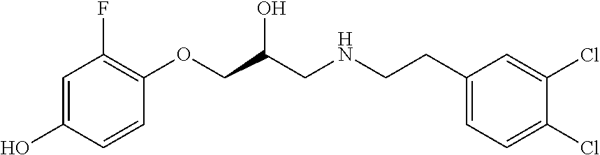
C1=CC(OCC(CNCCC2=CC=C(Cl)C(Cl)=C2)O)=C(F)C=C1O
